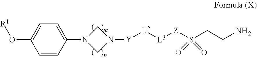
C1(N2CN([Y][L2][L3][Z]S(CCN)(=O)=O)C2)=CC=C(O[R1])C=C1
